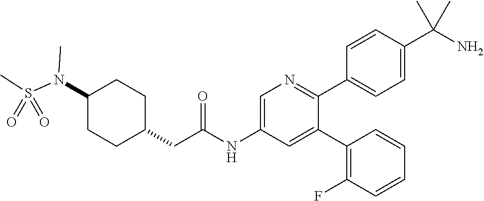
N(C1CCC(CC(NC2=CN=C(C3=CC=C(C(N)(C)C)C=C3)C(C3=C(F)C=CC=C3)=C2)=O)CC1)(S(=O)(C)=O)C
